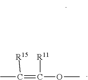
CC(=C([R11])OC)[R15]
